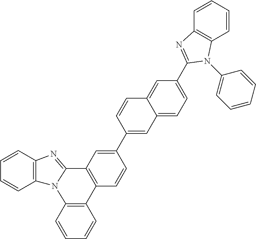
C1=CC2=C(C=C1)N1C(=NC3=C1C=CC=C3)C1=C2C=CC(C2=CC3=CC=C(C4=NC5=C(C=CC=C5)N4C4=CC=CC=C4)C=C3C=C2)=C1
